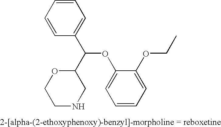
C1=CC=C(OCC)C(OC(C2OCCNC2)C2=CC=CC=C2)=C1
